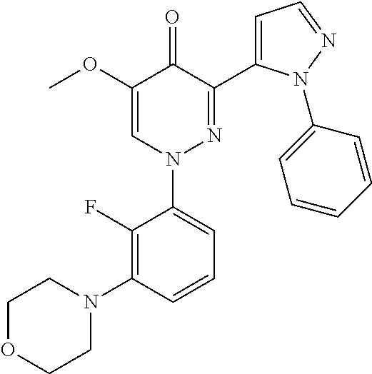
C1=CC(N2CCOCC2)=C(F)C(N2N=C(C3=CC=NN3C3=CC=CC=C3)C(=O)C(OC)=C2)=C1
